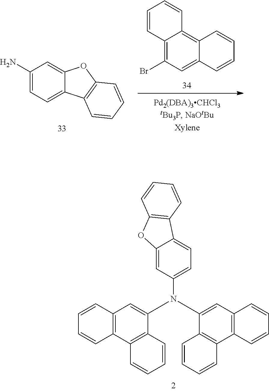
C12=C(C=CC=C1)C=C(N(C1=CC=C3C(=C1)OC1=C3C=CC=C1)C1=CC3=C(C=CC=C3)C3=C1C=CC=C3)C1=C2C=CC=C1.C1(N)=CC=C2C(=C1)OC1=C2C=CC=C1.C12=C(Br)C=C3C(=C1C=CC=C2)C=CC=C3
